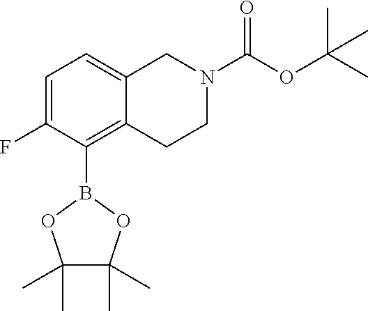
C1=C(F)C(B2OC(C)(C)C(C)(C)O2)=C2C(=C1)CN(C(OC(C)(C)C)=O)CC2
